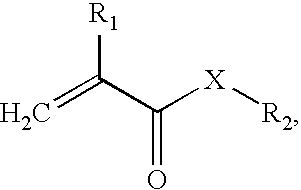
[R1]C(C([X][R2])=O)=C
